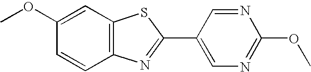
C1(OC)=CC2=C(C=C1)N=C(C1=CN=C(OC)N=C1)S2
